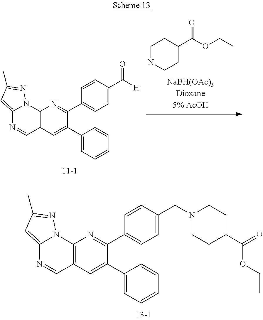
C1NCCC(C(OCC)=O)C1.C12=C(C=C(C3=CC=CC=C3)C(C3=CC=C(C([H])=O)C=C3)=N1)C=NC1=CC(C)=NN21.C12=C(C=C(C3=CC=CC=C3)C(C3=CC=C(CN4CCC(C(=O)OCC)CC4)C=C3)=N1)C=NC1=CC(C)=NN21
